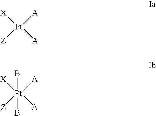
[X][Pt]([Z])([A])[A].[X][Pt]([Z])([A])([A])(B)B
